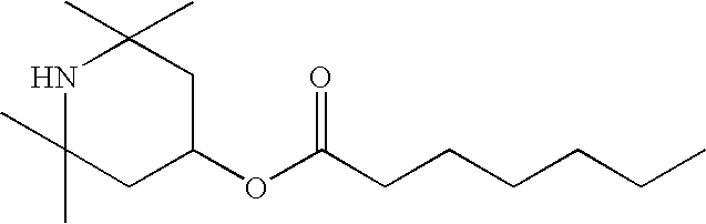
N1C(C)(C)CC(OC(CCCCCC)=O)CC1(C)C
